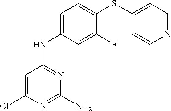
ClC1=CC(NC2=CC=C(SC3=CC=NC=C3)C(F)=C2)=NC(N)=N1
